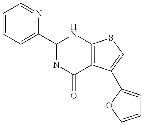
C1=CC=C(C2=NC(=O)C3=C(N2)SC=C3C2=CC=CO2)N=C1
